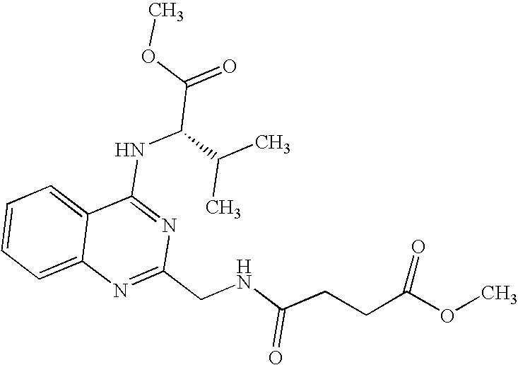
C12=CC=CC=C1N=C(CNC(CCC(OC)=O)=O)N=C2NC(C(=O)OC)C(C)C
